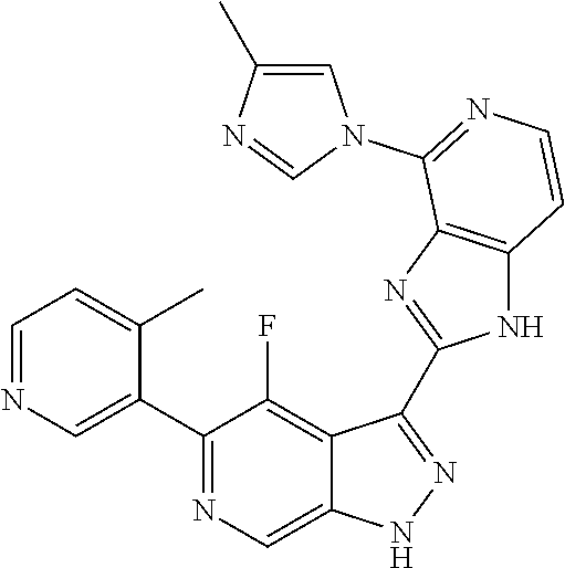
C1=NC=C(C2=NC=C3C(=C2F)C(C2=NC4=C(N2)C=CN=C4N2C=C(C)N=C2)=NN3)C(C)=C1
